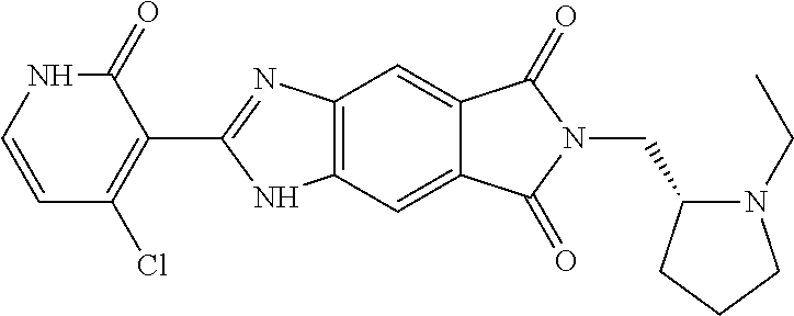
C12=C(C=C3C(=C1)C(=O)N(CC1N(CC)CCC1)C3=O)NC(C1=C(Cl)C=CNC1=O)=N2
